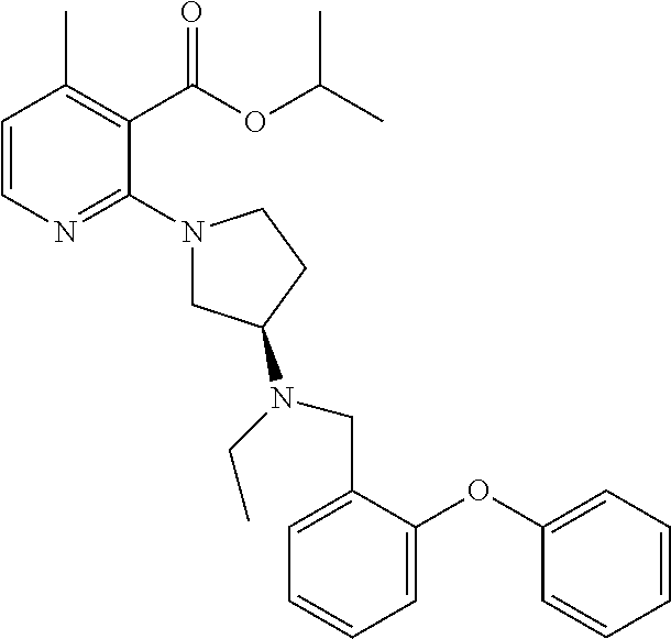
C1=CN=C(N2CC(N(CC)CC3=CC=CC=C3OC3=CC=CC=C3)CC2)C(C(OC(C)C)=O)=C1C
